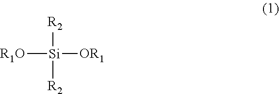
[R1O][Si]([R2])([R2])[OR1]
